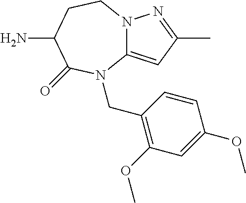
N12C(=CC(C)=N1)N(CC1=C(OC)C=C(OC)C=C1)C(=O)C(N)CC2
